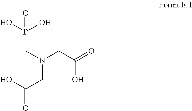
C(N(CC(=O)O)CC(=O)O)P(O)(O)=O
